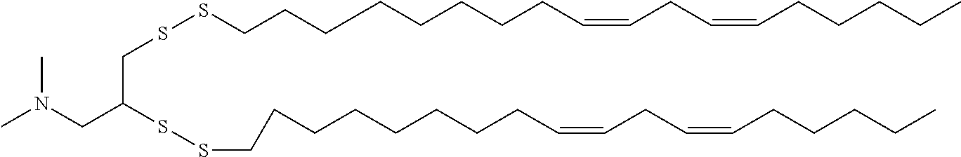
C(CCCC=CCC=CCCCCC)CCCCSSCC(SSCCCCCCCCC=CCC=CCCCCC)CN(C)C
